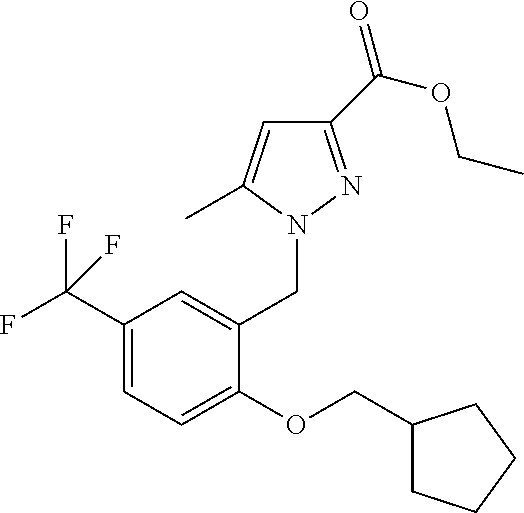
C1(C(F)(F)F)=CC=C(OCC2CCCC2)C(CN2N=C(C(OCC)=O)C=C2C)=C1
